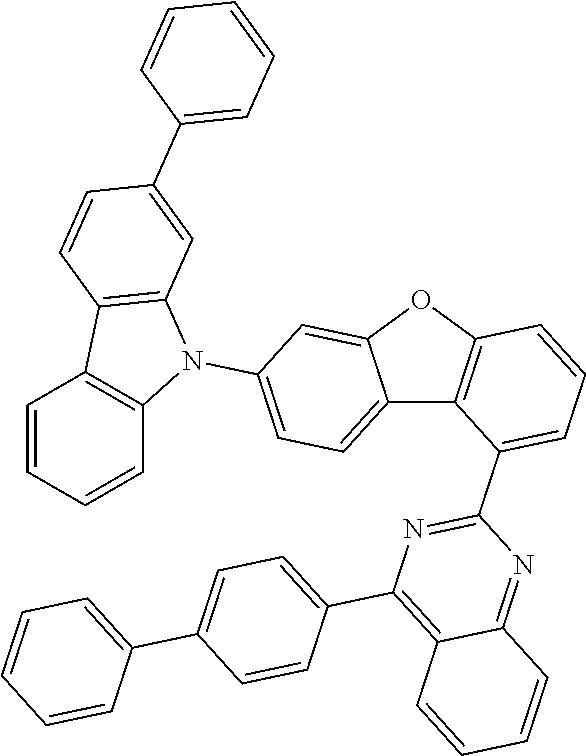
C12=CC=C(N3C4=C(C5=C3C=CC=C5)C=CC(C3=CC=CC=C3)=C4)C=C1OC1=C2C(C2=NC(C3=CC=C(C4=CC=CC=C4)C=C3)=C3C(=N2)C=CC=C3)=CC=C1
